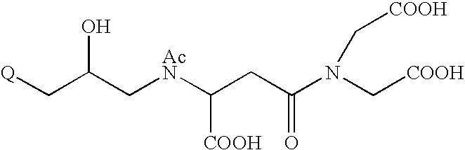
[Q]CC(C[AcN]C(CC(N(C[COOH])C[COOH])=O)[COOH])O
